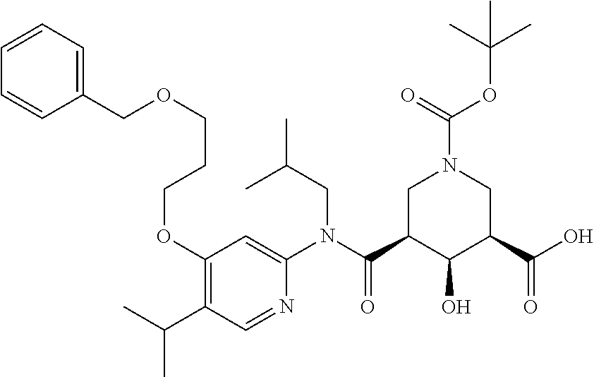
C1(OCCCOCC2=CC=CC=C2)=C(C(C)C)C=NC(N(C(C2C(O)C(C(O)=O)CN(C(OC(C)(C)C)=O)C2)=O)CC(C)C)=C1
